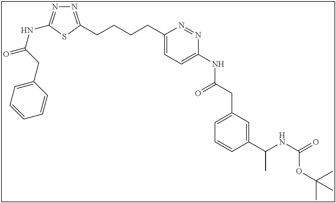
N1=C(CCCCC2=CC=C(NC(CC3=CC=CC(C(NC(=O)OC(C)(C)C)C)=C3)=O)N=N2)SC(NC(=O)CC2=CC=CC=C2)=N1
